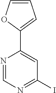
C1(C2=CC(I)=NC=N2)=CC=CO1
